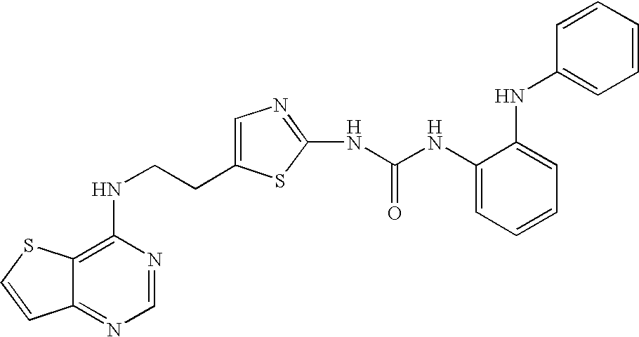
C(CNC1=C2C(=NC=N1)C=CS2)C1=CN=C(NC(=O)NC2=CC=CC=C2NC2=CC=CC=C2)S1
